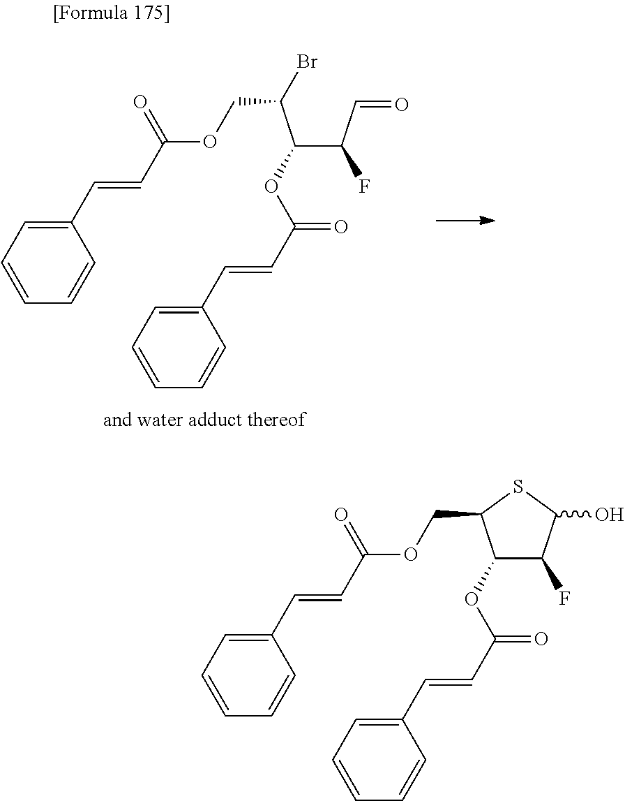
C(C1C(OC(C=CC2=CC=CC=C2)=O)C(F)C(O)S1)OC(C=CC1=CC=CC=C1)=O.C(C(C(C(C=O)F)OC(C=CC1=CC=CC=C1)=O)Br)OC(C=CC1=CC=CC=C1)=O
